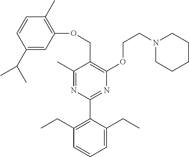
O(CC1=C(OCCN2CCCCC2)N=C(C2=C(CC)C=CC=C2CC)N=C1C)C1=C(C)C=CC(C(C)C)=C1
